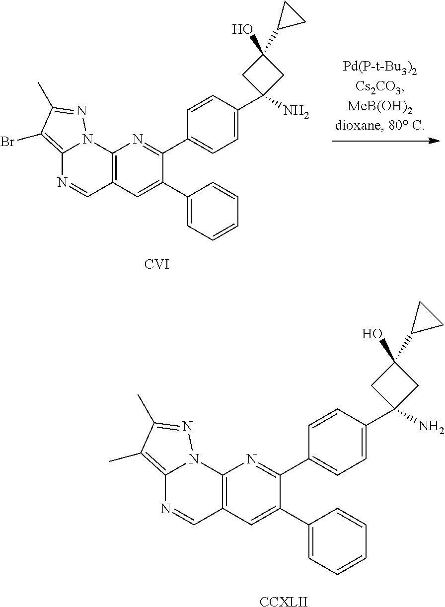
C12=C(Br)C(C)=NN1C1=C(C=N2)C=C(C2=CC=CC=C2)C(C2=CC=C(C3(N)CC(C4CC4)(O)C3)C=C2)=N1.[CVI].C12=C(C)C(C)=NN1C1=C(C=N2)C=C(C2=CC=CC=C2)C(C2=CC=C(C3(N)CC(C4CC4)(O)C3)C=C2)=N1.[CCXLII]
